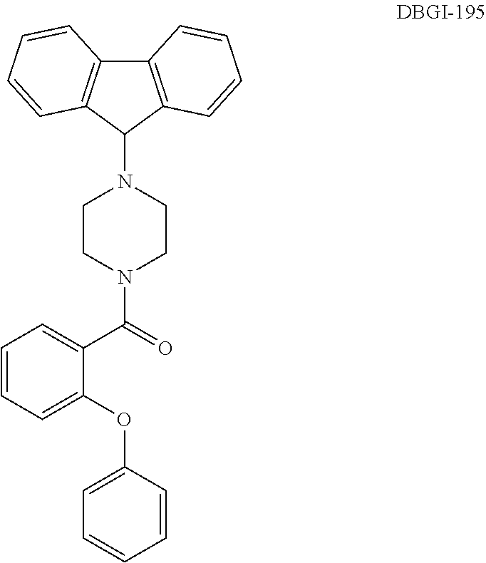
C1=CC=C(OC2=CC=CC=C2)C(C(=O)N2CCN(C3C4=C(C5=C3C=CC=C5)C=CC=C4)CC2)=C1
